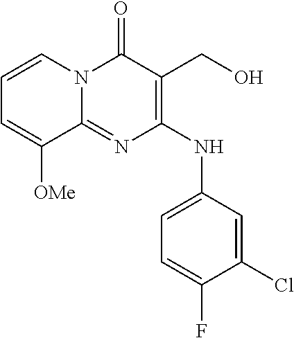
C1=CN2C(=NC(NC3=CC=C(F)C(Cl)=C3)=C(CO)C2=O)C([OMe])=C1
